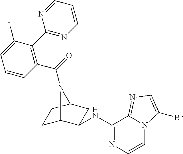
C1(C(=O)N2C3CCC2CC3NC2=NC=CN3C2=NC=C3Br)=C(C2=NC=CC=N2)C(F)=CC=C1
